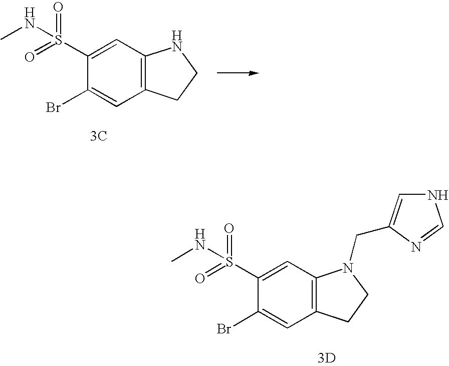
C1(S(=O)(NC)=O)=CC2=C(C=C1Br)CCN2.[3C].[3D].C1(S(=O)(NC)=O)=CC2=C(C=C1Br)CCN2CC1=CNC=N1
